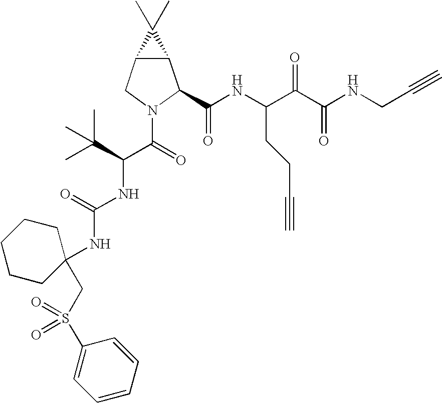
C12C(CN(C(C(NC(=O)NC3(CS(=O)(=O)C4=CC=CC=C4)CCCCC3)C(C)(C)C)=O)C1C(NC(C(C(NCC#C)=O)=O)CCC#C)=O)C2(C)C
